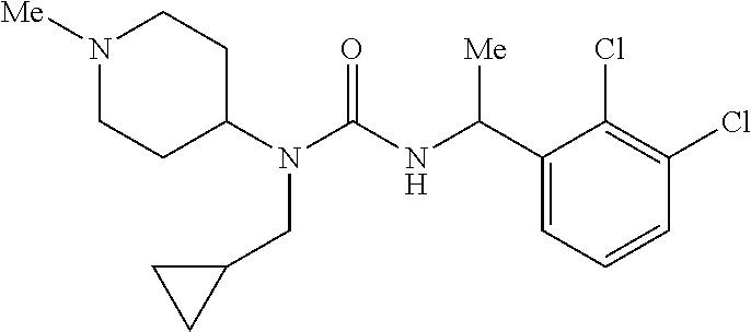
N1([Me])CCC(N(C(=O)NC(C2=CC=CC(Cl)=C2Cl)[Me])CC2CC2)CC1
